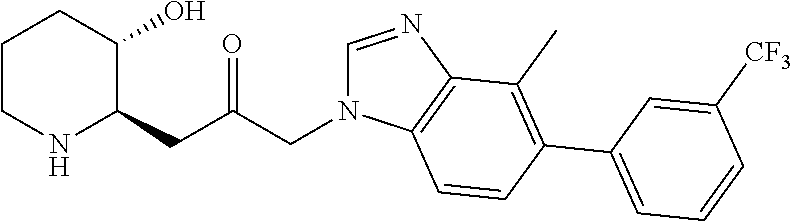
C1CNC(CC(CN2C=NC3=C2C=CC(C2=CC=CC([CF3])=C2)=C3C)=O)C(O)C1
